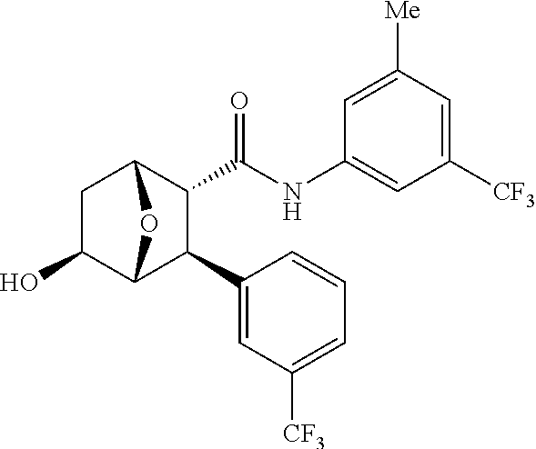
C1C(O)C2C(C3=CC([CF3])=CC=C3)C(C(=O)NC3=CC([CF3])=CC([Me])=C3)C1O2
